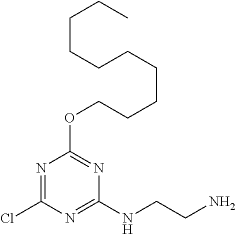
N1=C(Cl)N=C(NCCN)N=C1OCCCCCCCCCC
